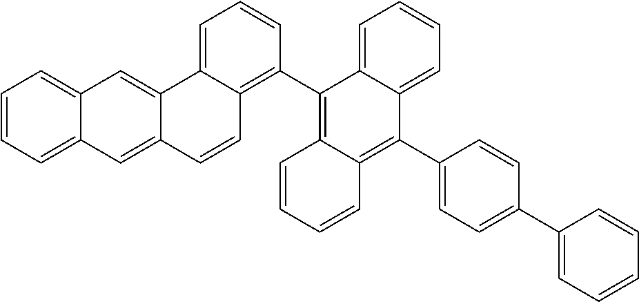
C1=CC=C2C(=C1)C=C1C(=C2)C2=CC=CC(C3=C4C(=C(C5=CC=C(C6=CC=CC=C6)C=C5)C5=CC=CC=C35)C=CC=C4)=C2C=C1
